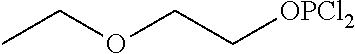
CCOCC[OPCl2]
